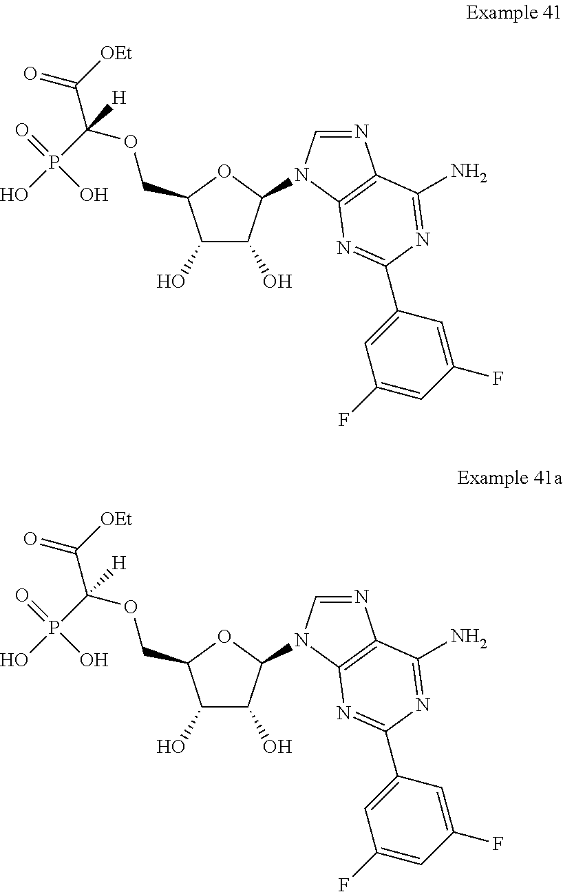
C1(F)=CC(C2=NC3=C(N=CN3C3C(O)C(O)C(COC(C(=O)[OEt])([H])P(O)(=O)O)O3)C(N)=N2)=CC(F)=C1.C1(F)=CC(C2=NC3=C(N=CN3C3C(O)C(O)C(COC(C(=O)[OEt])([H])P(O)(=O)O)O3)C(N)=N2)=CC(F)=C1
